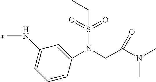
C1(NC)=CC=CC(N(CC(N(C)C)=O)S(=O)(=O)CC)=C1
